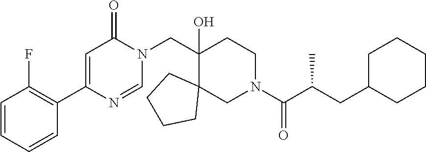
N1(CC2(O)C3(CN(C(=O)C(C)CC4CCCCC4)CC2)CCCC3)C(=O)C=C(C2=C(F)C=CC=C2)N=C1
